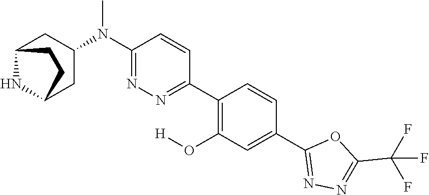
C1(C2=CC(O[H])=C(C3=NN=C(N(C)C4CC5NC(C4)CC5)C=C3)C=C2)=NN=C(C(F)(F)F)O1
